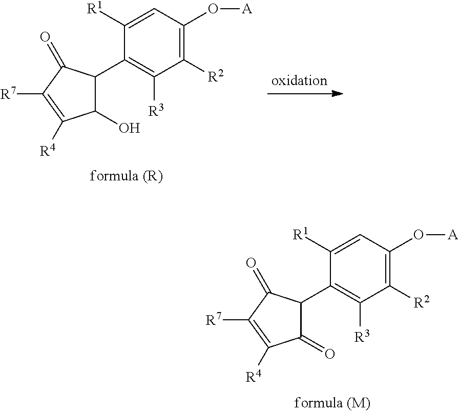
C1([R1])=CC(O[A])=C([R2])C([R3])=C1C1C(=O)C([R4])=C([R7])C1=O.C1([R1])=CC(O[A])=C([R2])C([R3])=C1C1C(O)C([R4])=C([R7])C1=O
